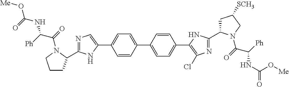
C1(C2=CC=C(C3=C(Cl)N=C(C4CC([SCH3])CN4C(C([Ph])NC(=O)O[Me])=O)N3)C=C2)=CC=C(C2=CN=C(C3CCCN3C(C(NC(=O)O[Me])[Ph])=O)N2)C=C1
